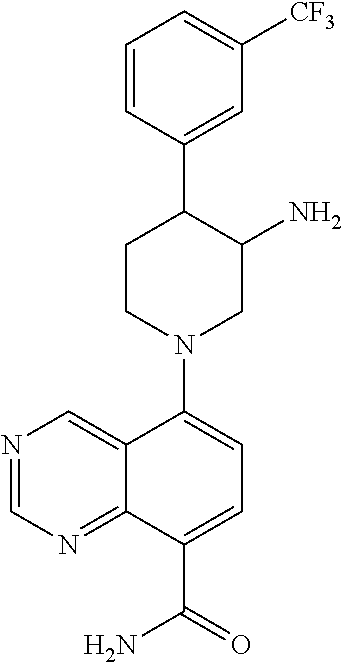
C1=CC(C2CCN(C3=CC=C(C(=O)N)C4=NC=NC=C43)CC2N)=CC([CF3])=C1
